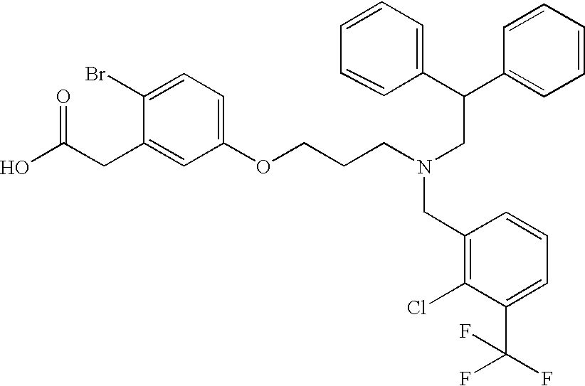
C(CC1=CC(OCCCN(CC(C2=CC=CC=C2)C2=CC=CC=C2)CC2=C(Cl)C(C(F)(F)F)=CC=C2)=CC=C1Br)(O)=O
